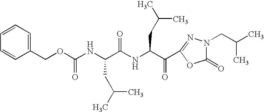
N(C(OCC1=CC=CC=C1)=O)C(C(NC(C(=O)C1=NN(CC(C)C)C(=O)O1)CC(C)C)=O)CC(C)C
